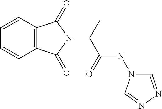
C12=C(C=CC=C1)C(=O)N(C(C)C(=O)NN1C=NN=C1)C2=O
